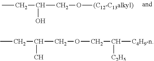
CCC(CO[(C12-C13alkyl)])O.CCC(COCC([C4H9-n])[C2H5])C
